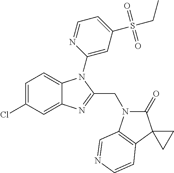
C1=C(Cl)C=C2C(=C1)N(C1=CC(S(=O)(=O)CC)=CC=N1)C(CN1C(=O)C3(C4=C1C=NC=C4)CC3)=N2
